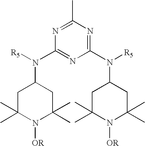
C1C(C)(C)N([OR])C(C)(C)CC1N(C1=NC(N(C2CC(C)(C)N([OR])C(C)(C)C2)[R5])=NC(C)=N1)[R5]
